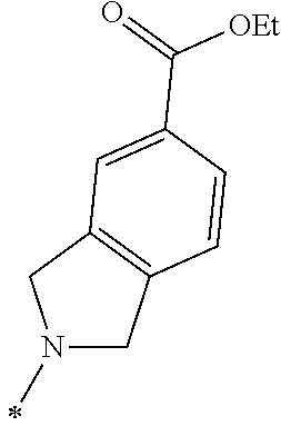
N1(C)CC2=C(C1)C=C(C(=O)[OEt])C=C2
